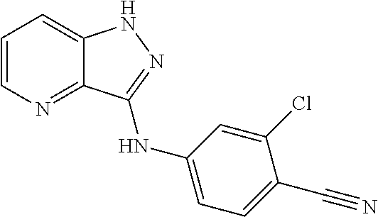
C1=CN=C2C(=C1)NN=C2NC1=CC=C(C#N)C(Cl)=C1
